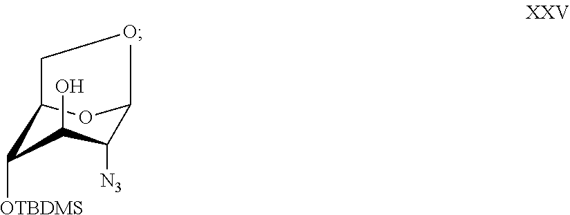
C1([N3])C2OC(CO2)C([OTBDMS])C1O
